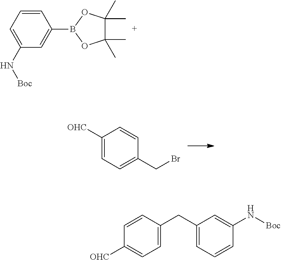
C1=CC=C(N[Boc])C=C1B1OC(C)(C)C(C)(C)O1.C1([OHC])=CC=C(CBr)C=C1.C1=C(CC2=CC=C([OHC])C=C2)C=C(N[Boc])C=C1
